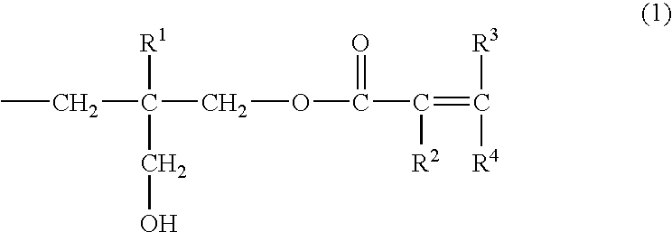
C(C)C([R1])(CO)COC(=O)C([R2])=C([R3])[R4]
